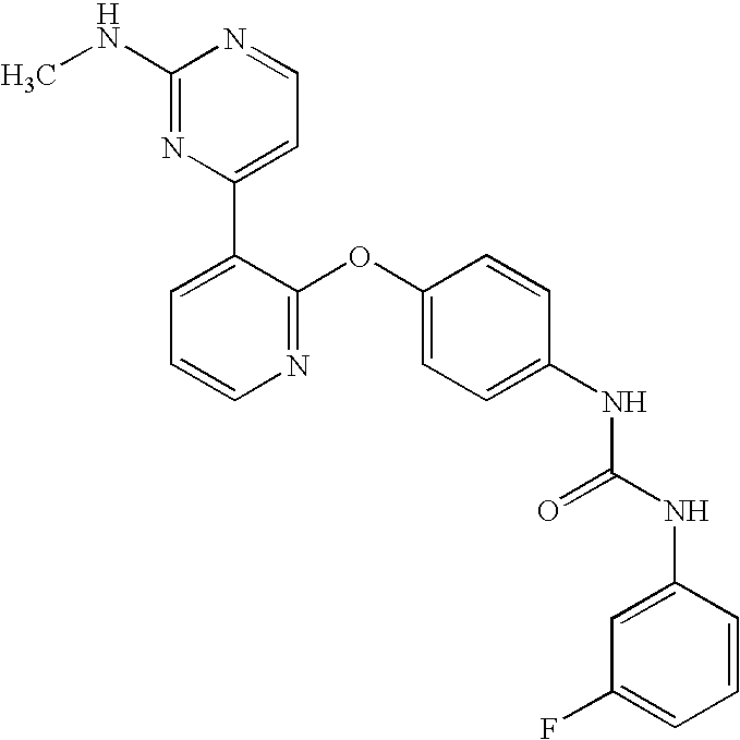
C1(NC)=NC(C2=CC=CN=C2OC2=CC=C(NC(NC3=CC(F)=CC=C3)=O)C=C2)=CC=N1
